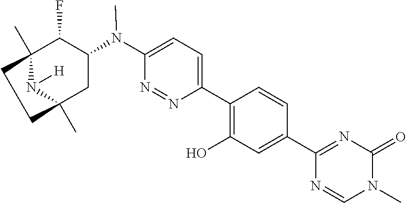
C12(C)N([H])C(C)(CC(N(C3=CC=C(C4=C(O)C=C(C5=NC(=O)N(C)C=N5)C=C4)N=N3)C)C1F)CC2
